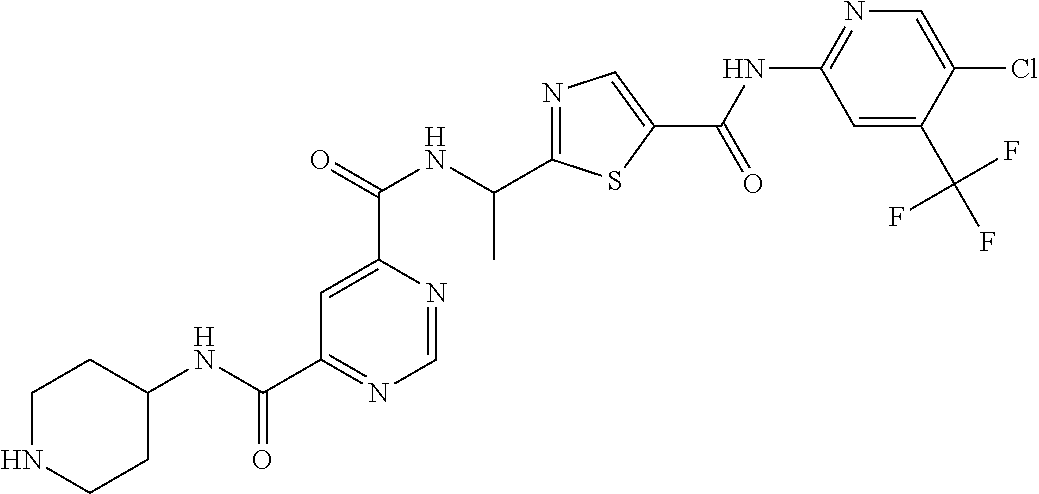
N1=C(C(NC(C2=CC(C(NC3CCNCC3)=O)=NC=N2)=O)C)SC(C(=O)NC2=NC=C(Cl)C(C(F)(F)F)=C2)=C1
